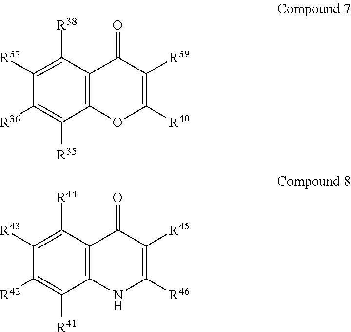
C12=C(OC([R40])=C([R39])C1=O)C([R35])=C([R36])C([R37])=C2[R38].C12=C(NC([R46])=C([R45])C1=O)C([R41])=C([R42])C([R43])=C2[R44]
